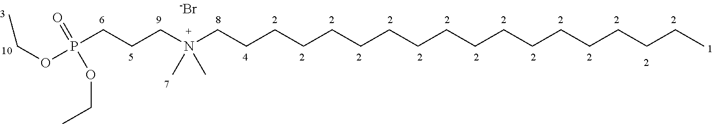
P(CCCN(CCCCCCCCCCCCCCCCCC)(C)C)(OCC)(=O)OCC.[-Br]
